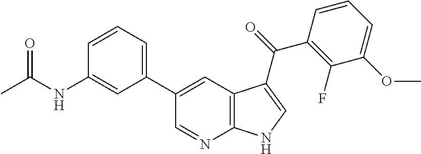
CC(NC1=CC(C2=CC3=C(N=C2)NC=C3C(C2=C(F)C(OC)=CC=C2)=O)=CC=C1)=O
